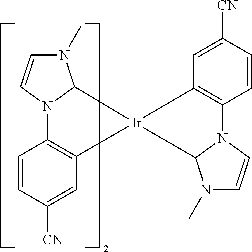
C1=CC([CN])=CC2=C1N1C(N(C)C=C1)[Ir]21C2=C(C=CC([CN])=C2)N2C1N(C)C=C2
